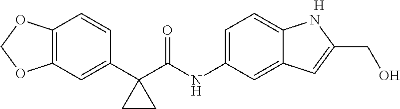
C1(C2(C(NC3=CC=C4C(=C3)C=C(CO)N4)=O)CC2)=CC2=C(C=C1)OCO2.[H]
